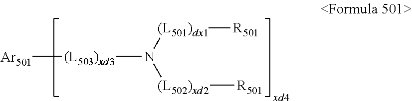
[Ar501][(L503)xd3]N([(L501)dx1][R501])[(L502)xd2][R501]
